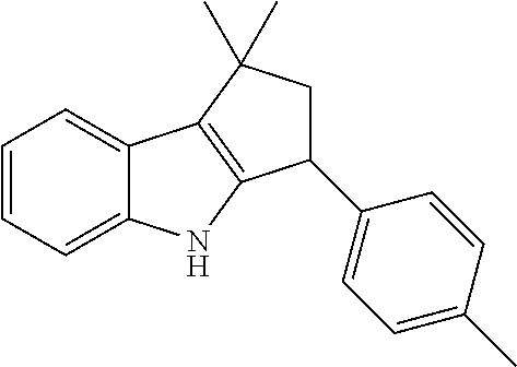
C1=CC=C2C(=C1)C1=C(N2)C(C2=CC=C(C)C=C2)CC1(C)C
